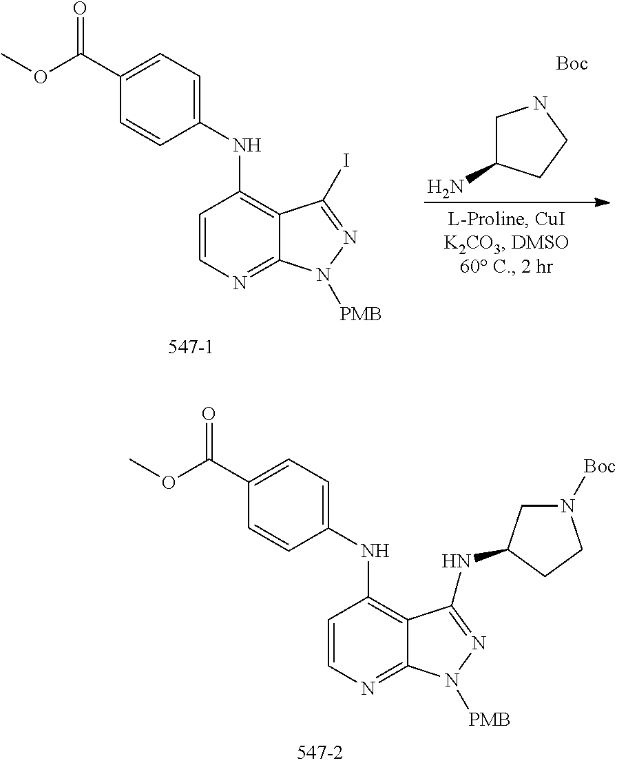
C1=CN=C2C(=C1NC1=CC=C(C(OC)=O)C=C1)C(NC1CN([Boc])CC1)=NN2[PMB].C1=CN=C2C(=C1NC1=CC=C(C(OC)=O)C=C1)C(I)=NN2[PMB].NC1CNCC1.[Boc]
